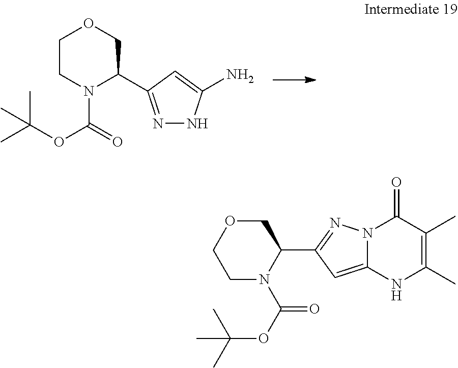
C1CN(C(=O)OC(C)(C)C)C(C2=NNC(N)=C2)CO1.N12C(=CC(C3COCCN3C(OC(C)(C)C)=O)=N1)NC(C)=C(C)C2=O
